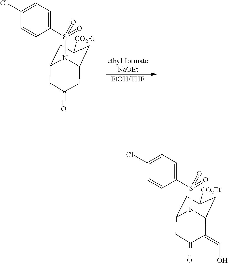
C1C2CC([CO2Et])CC(CC1=O)N2S(C1=CC=C(Cl)C=C1)(=O)=O.[ethyl formateNaOEt].[EtOH/THF].C1(=CO)C2CC([CO2Et])CC(CC1=O)N2S(C1=CC=C(Cl)C=C1)(=O)=O
